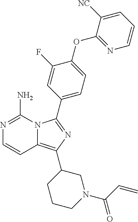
N12C(=C(C3CCCN(C(=O)C=C)C3)N=C1C1=CC=C(OC3=NC=CC=C3[NC])C(F)=C1)C=CN=C2N
